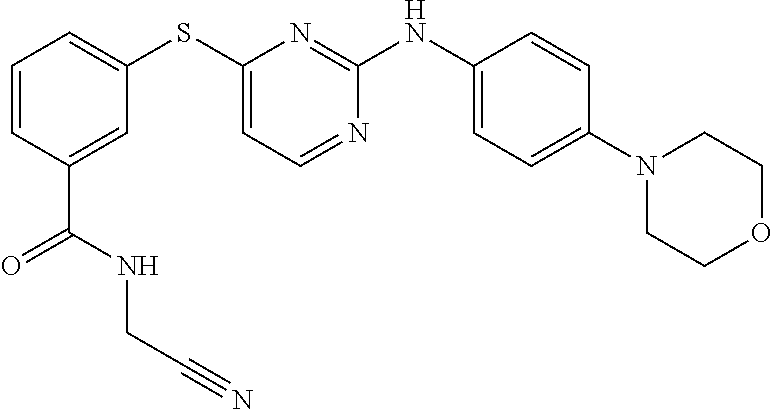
C1=CC(C(=O)NCC#N)=CC(SC2=CC=NC(NC3=CC=C(N4CCOCC4)C=C3)=N2)=C1
